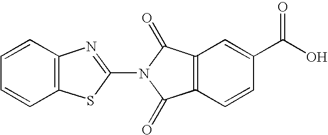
C1=CC2=C(C=C1)SC(N1C(=O)C3=C(C1=O)C=CC(C(O)=O)=C3)=N2
